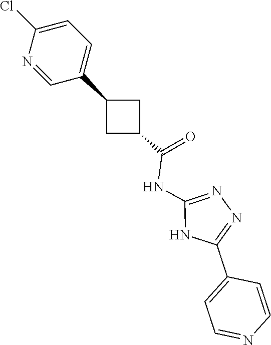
N1=C(NC(C2CC(C3=CC=C(Cl)N=C3)C2)=O)NC(C2=CC=NC=C2)=N1
